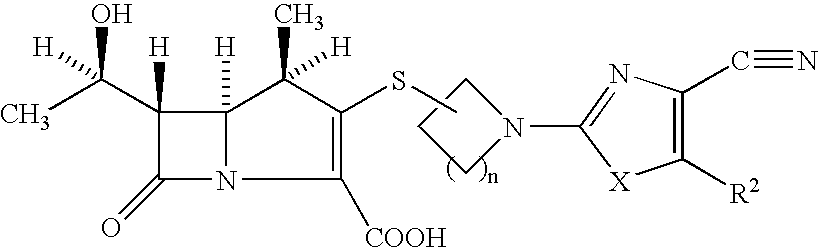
C1(C(C)(O)[H])([H])C(=O)N2C1([H])C(C)([H])C(SC)=C2[COOH].C1CCN1C1=NC(C#N)=C([R2])[X]1
